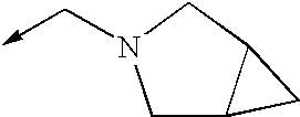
C1C2C(CN1C->C)C2
